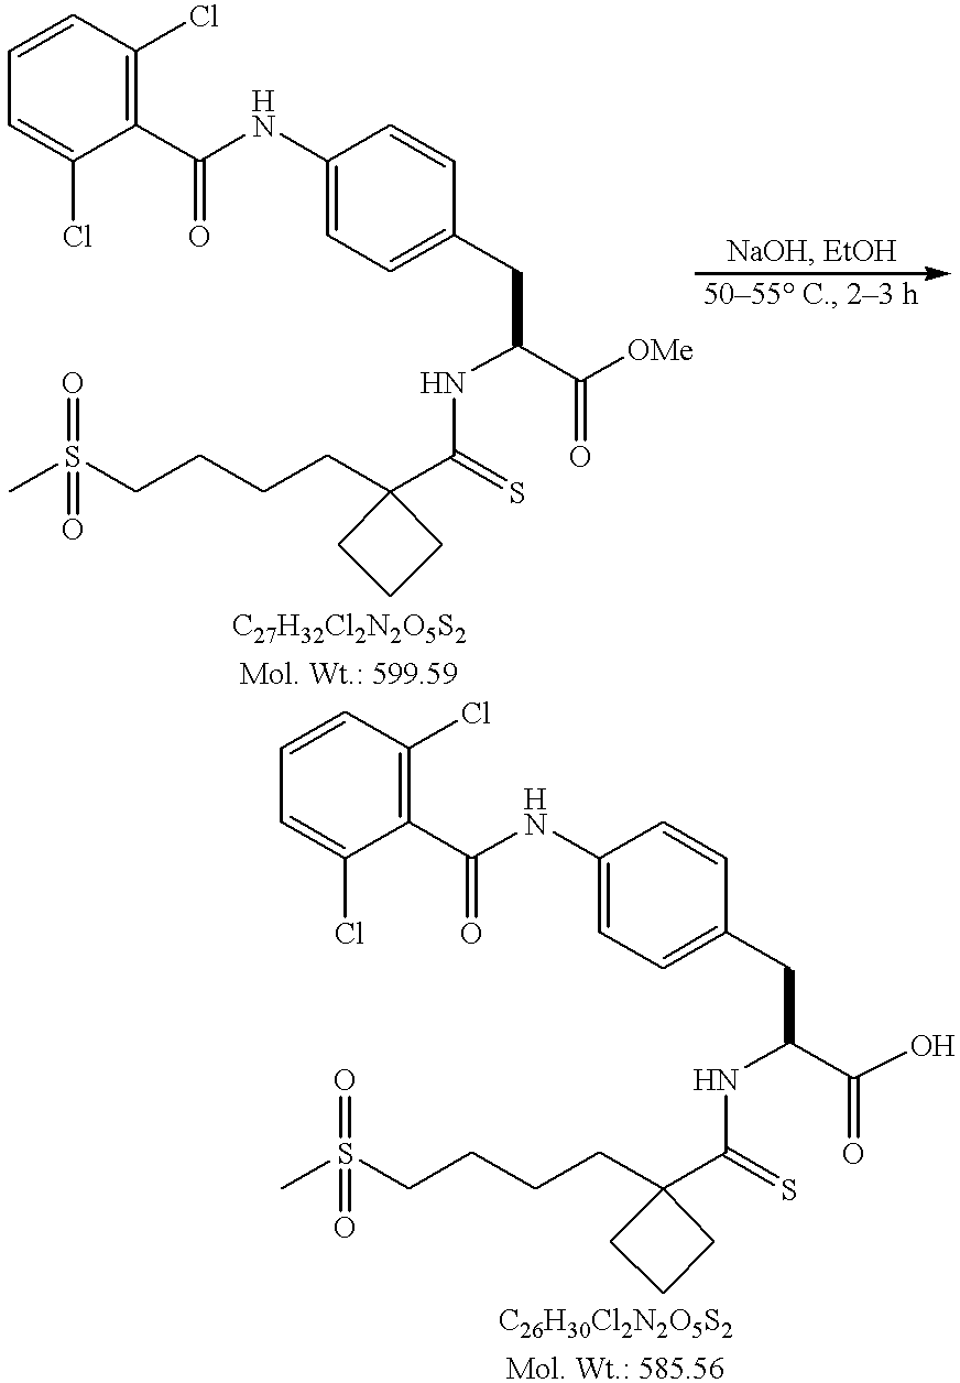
CS(CCCCC1(C(=S)NC(CC2=CC=C(NC(C3=C(Cl)C=CC=C3Cl)=O)C=C2)C([OMe])=O)CCC1)(=O)=O.CS(CCCCC1(C(=S)NC(CC2=CC=C(NC(C3=C(Cl)C=CC=C3Cl)=O)C=C2)C(O)=O)CCC1)(=O)=O
